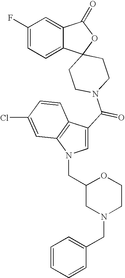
C1(F)=CC=C2C(=C1)C(=O)OC21CCN(C(=O)C2=CN(CC3CN(CC4=CC=CC=C4)CCO3)C3=C2C=CC(Cl)=C3)CC1
